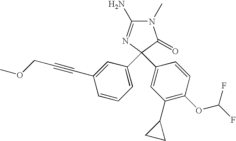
N1(C)C(N)=NC(C2=CC=CC(C#CCOC)=C2)(C2=CC(C3CC3)=C(OC(F)F)C=C2)C1=O
